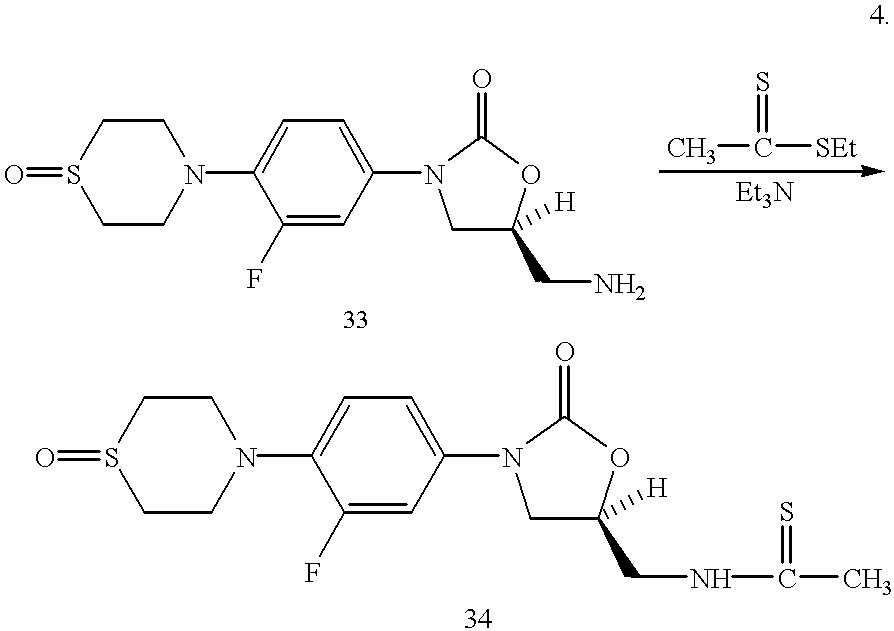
C1CN(C2=CC=C(N3CC(CN)([H])OC3=O)C=C2F)CCS1=O.CC([SEt])=S.C1CN(C2=CC=C(N3CC(CNC(C)=S)([H])OC3=O)C=C2F)CCS1=O
